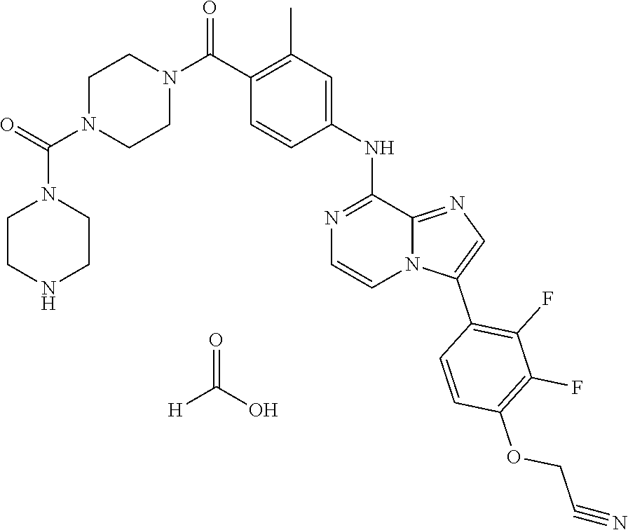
N1=C(NC2=CC(C)=C(C(N3CCN(C(=O)N4CCNCC4)CC3)=O)C=C2)C2=NC=C(C3=C(F)C(F)=C(OCC#N)C=C3)N2C=C1.O=C([H])O
